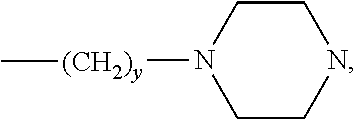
C1CNCCN1[(CH2)y]C
